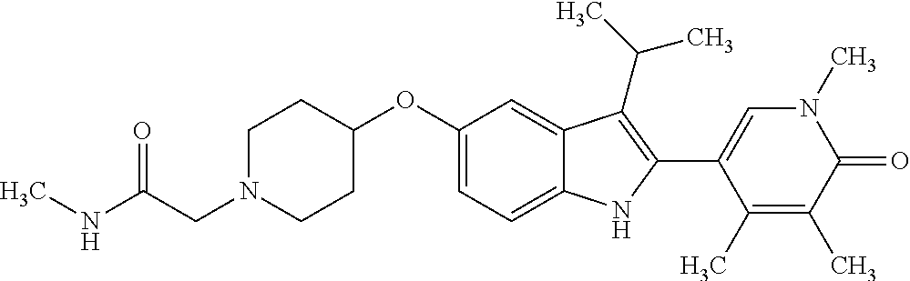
C1(OC2=CC=C3C(=C2)C(C(C)C)=C(C2=CN(C)C(=O)C(C)=C2C)N3)CCN(CC(NC)=O)CC1
